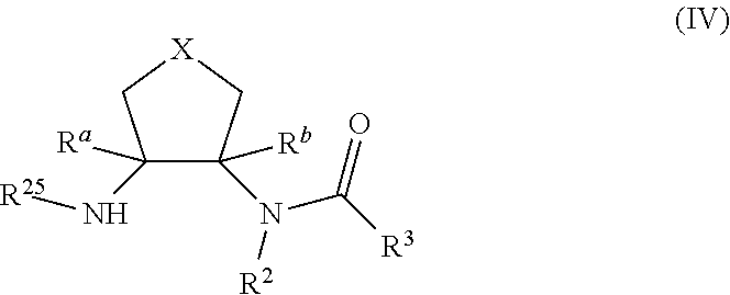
C1([Ra])(N[R25])C([Rb])(N([R2])C([R3])=O)C[X]C1
